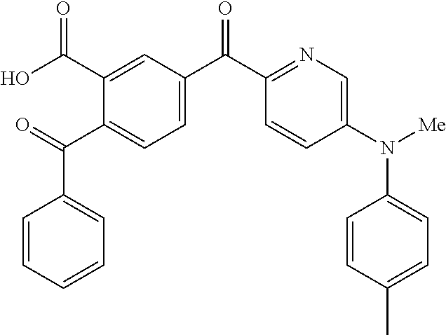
C1(C(C2=CC=C(C(C3=NC=C(N([Me])C4=CC=C(C)C=C4)C=C3)=O)C=C2C(O)=O)=O)=CC=CC=C1
